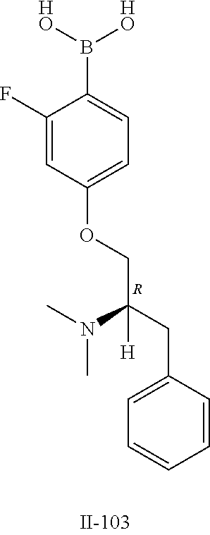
C1(F)=CC(OCC(CC2=CC=CC=C2)(N(C)C)[H])=CC=C1B([HO])[HO].[R]
